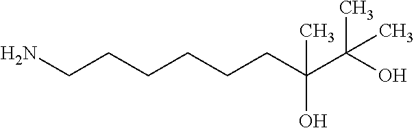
NCCCCCCC(C(O)(C)C)(O)C
